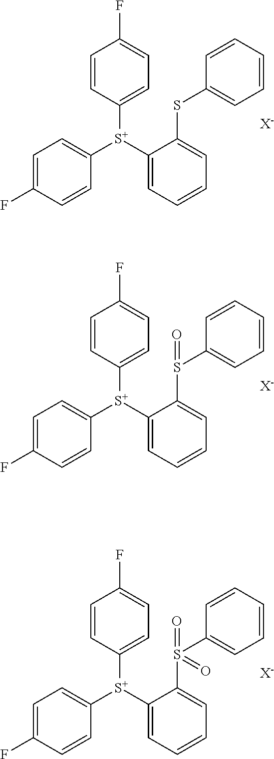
C1=CC([S+](C2=CC=CC=C2SC2=CC=CC=C2)C2=CC=C(F)C=C2)=CC=C1F.[X-].C1=CC([S+](C2=CC=CC=C2S(C2=CC=CC=C2)=O)C2=CC=C(F)C=C2)=CC=C1F.[X-].C1=CC([S+](C2=CC=CC=C2S(C2=CC=CC=C2)(=O)=O)C2=CC=C(F)C=C2)=CC=C1F.[X-]
